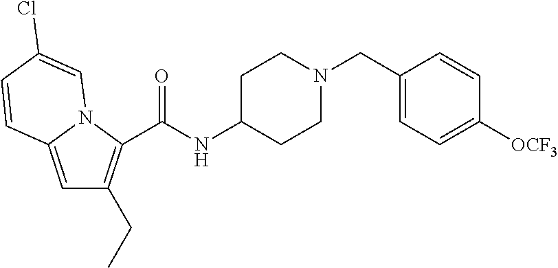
C(NC1CCN(CC2=CC=C([OCF3])C=C2)CC1)(=O)C1=C(CC)C=C2N1C=C(Cl)C=C2
